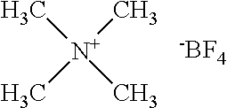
C[N+](C)(C)C.[-BF4]
